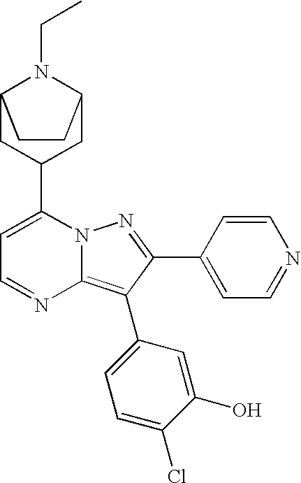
C12CC(C3=CC=NC4=C(C5=CC=C(Cl)C(O)=C5)C(C5=CC=NC=C5)=NN34)CC(N1CC)CC2
